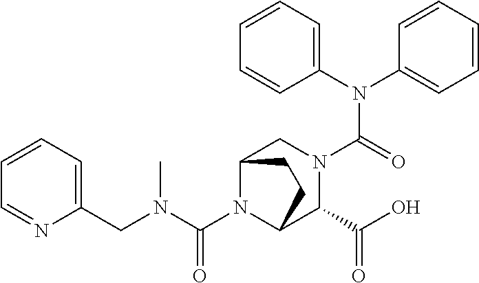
C1(N(C2=CC=CC=C2)C(=O)N2CC3N(C(N(CC4=CC=CC=N4)C)=O)C(C2C(O)=O)CC3)=CC=CC=C1
